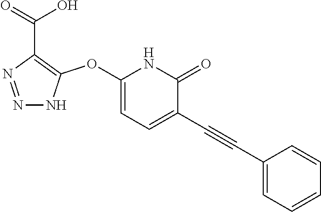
C1(OC2=C(C(=O)O)N=NN2)=CC=C(C#CC2=CC=CC=C2)C(=O)N1
